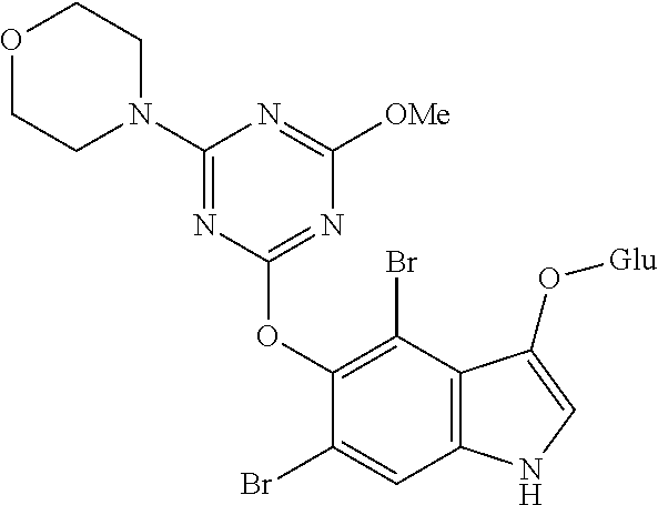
N1(C2=NC(OC3=C(Br)C4=C(C=C3Br)NC=C4O[Glu])=NC([OMe])=N2)CCOCC1
